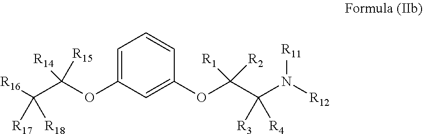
N([R11])([R12])C(C(OC1=CC(OC(C([R16])([R17])[R18])([R14])[R15])=CC=C1)([R1])[R2])([R3])[R4]
